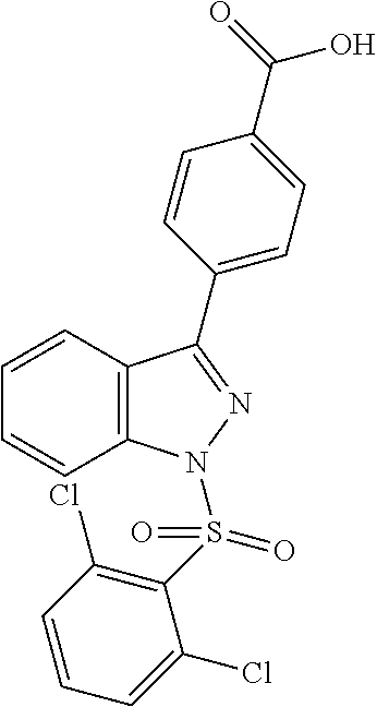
C1=CC2=C(C=C1)C(C1=CC=C(C(=O)O)C=C1)=NN2S(C1=C(Cl)C=CC=C1Cl)(=O)=O
